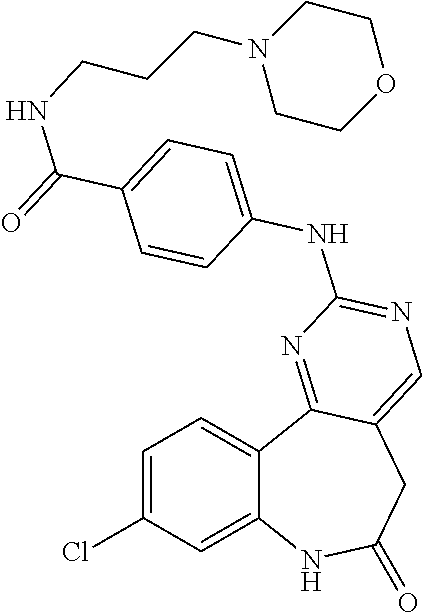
C1=C(Cl)C=C2C(=C1)C1=NC(NC3=CC=C(C(=O)NCCCN4CCOCC4)C=C3)=NC=C1CC(=O)N2
